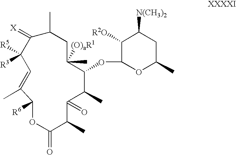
C1([R6])OC(=O)C(C)C(=O)C(C)C(OC2OC(C)CC([N(CH3)2])C2[R2O])C(C)([(O)aR1])CC(C)C(=[X])C([R5])([R3])C=C1C
